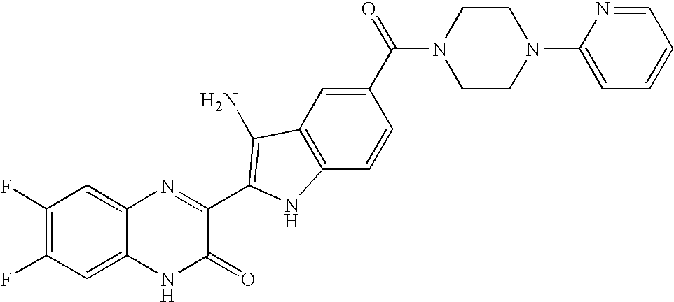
C1=C2C(=CC(F)=C1F)N=C(C1=C(N)C3=C(C=CC(C(=O)N4CCN(C5=CC=CC=N5)CC4)=C3)N1)C(=O)N2
